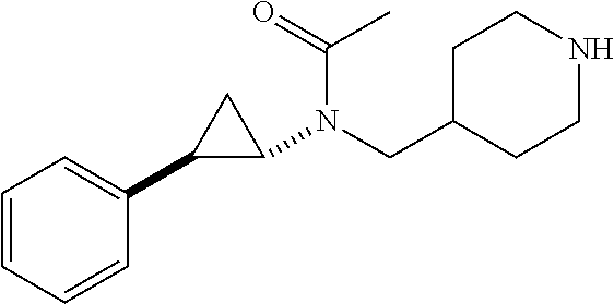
C1=CC=CC(C2C(N(CC3CCNCC3)C(=O)C)C2)=C1
